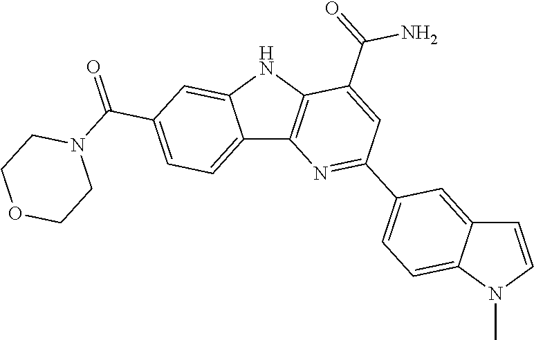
C12=CC=C(C(=O)N3CCOCC3)C=C1NC1=C2N=C(C2=CC=C3C(=C2)C=CN3C)C=C1C(=O)N
